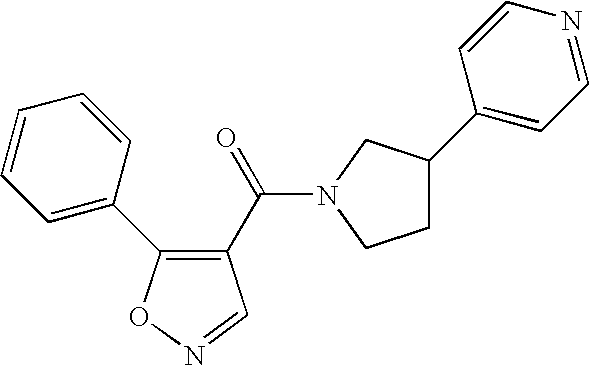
C1(C(=O)N2CC(C3=CC=NC=C3)CC2)=C(C2=CC=CC=C2)ON=C1
